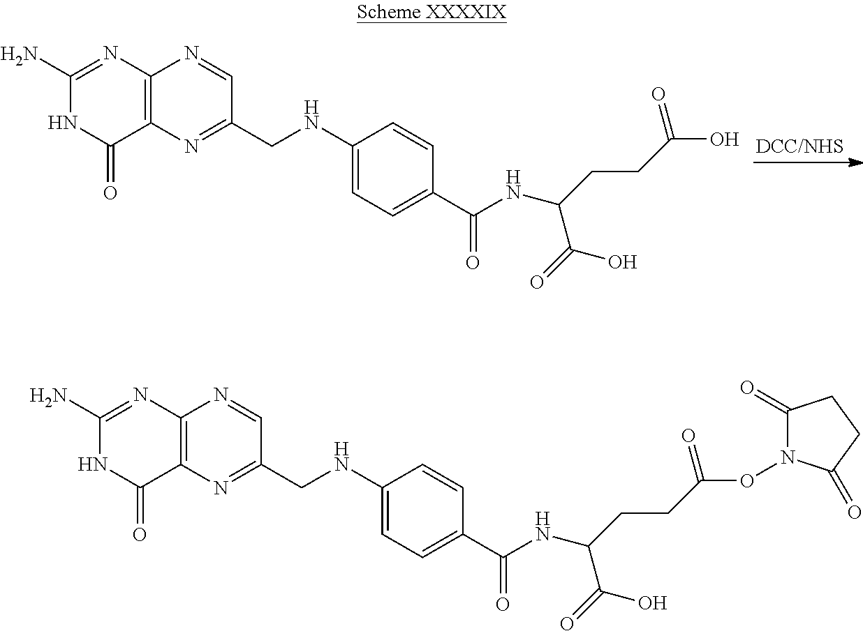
C1(N)=NC2=C(C(=O)N1)N=C(CNC1=CC=C(C(NC(CCC(O)=O)C(O)=O)=O)C=C1)C=N2.C1(N)=NC2=C(C(=O)N1)N=C(CNC1=CC=C(C(NC(CCC(=O)ON3C(=O)CCC3=O)C(O)=O)=O)C=C1)C=N2
